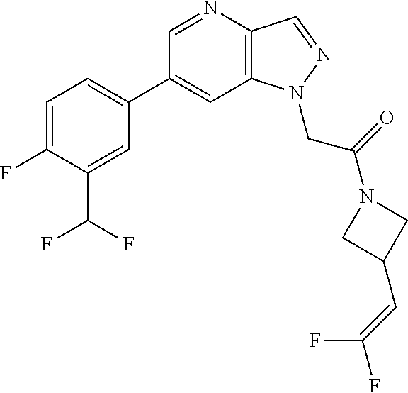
C1(C2=CC=C(F)C(C(F)F)=C2)=CC2=C(C=NN2CC(=O)N2CC(C=C(F)F)C2)N=C1
